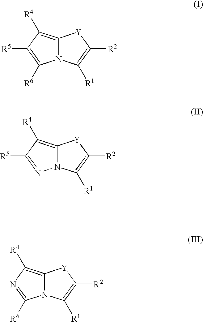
C12=C([R4])C([R5])=C([R6])N1C([R1])=C([R2])[Y]2.C12=C([R4])C([R5])=NN1C([R1])=C([R2])[Y]2.C12=C([R4])N=C([R6])N1C([R1])=C([R2])[Y]2
